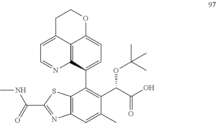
C12=C(C=C(C)C(C(C(O)=O)OC(C)(C)C)=C1C1=CC=C3C4=C1N=CC=C4CCO3)N=C(C(=O)NC)S2
